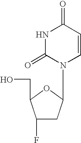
C1(F)CC(N2C=CC(=O)NC2=O)OC1CO
